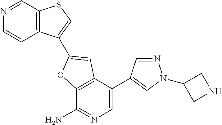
C12=C(C(C3=CN(C4CNC4)N=C3)=CN=C1N)C=C(C1=CSC3=C1C=CN=C3)O2
